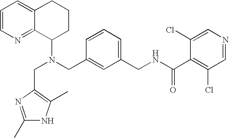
N(CC1=CC(CNC(C2=C(Cl)C=NC=C2Cl)=O)=CC=C1)(C1CCCC2=CC=CN=C12)CC1=C(C)NC(C)=N1
